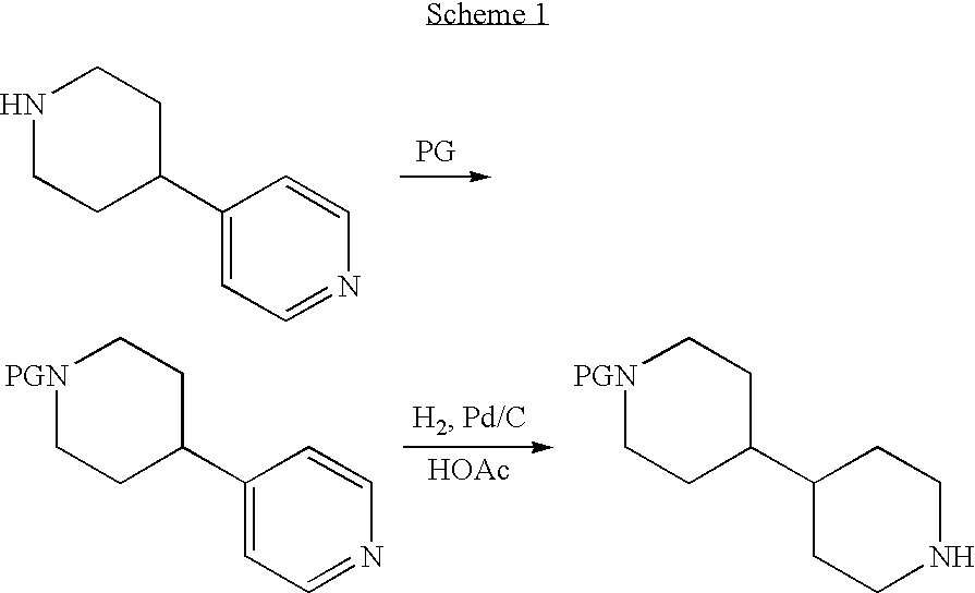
N1CCC(C2=CC=NC=C2)CC1.[HOAc].[PGN]1CCC(C2=CC=NC=C2)CC1.[PGN]1CCC(C2CCNCC2)CC1
